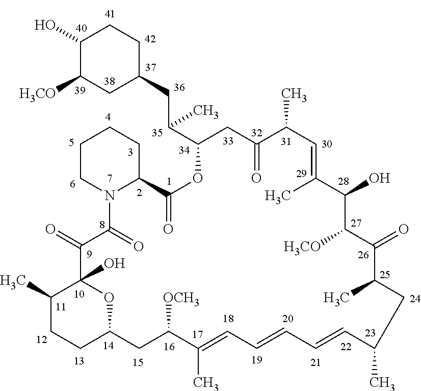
C1(O)C([H3CO])CC(CC(C2CC(=O)C(C)C=C(C)C(O)C([H3CO])C(=O)C(C)CC(C)C=CC=CC=C(C)C([OCH3])CC3OC(O)(C(=O)C(=O)N4C(C(=O)O2)CCCC4)C(C)CC3)C)CC1
